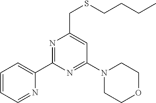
C1(C2=CC=CC=N2)=NC(CSCCCC)=CC(N2CCOCC2)=N1
